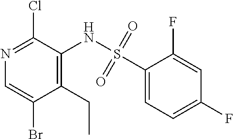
N1=C(Cl)C(NS(C2=CC=C(F)C=C2F)(=O)=O)=C(CC)C(Br)=C1
